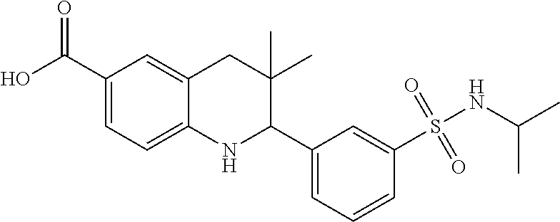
OC(C1=CC=C2C(=C1)CC(C)(C)C(C1=CC=CC(S(NC(C)C)(=O)=O)=C1)N2)=O
